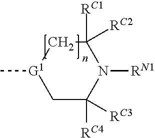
C1([RC1])([RC2])C[G1](C)CC([RC4])([RC3])N1[RN1]
